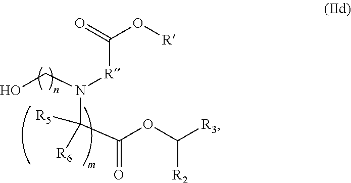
N(CO)([R]C(O[R])=O)C(C(OC([R3])[R2])=O)([R5])[R6]
